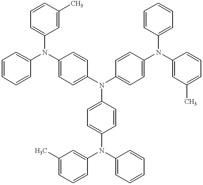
C1(C)=CC(N(C2=CC=C(N(C3=CC=C(N(C4=CC(C)=CC=C4)C4=CC=CC=C4)C=C3)C3=CC=C(N(C4=CC=CC=C4)C4=CC(C)=CC=C4)C=C3)C=C2)C2=CC=CC=C2)=CC=C1
